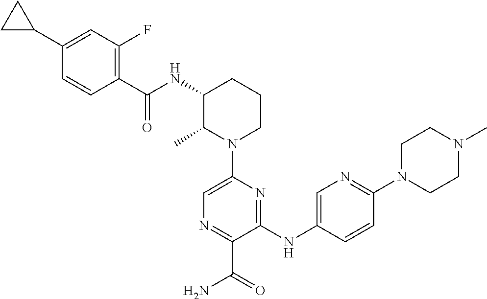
C1(C2CC2)=CC(F)=C(C(NC2C(C)N(C3=CN=C(C(=O)N)C(NC4=CN=C(N5CCN(C)CC5)C=C4)=N3)CCC2)=O)C=C1
